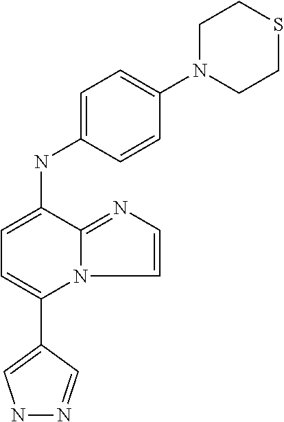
N(C1=CC=C(C2=CNN=C2)N2C1=NC=C2)C1=CC=C(N2CCSCC2)C=C1
